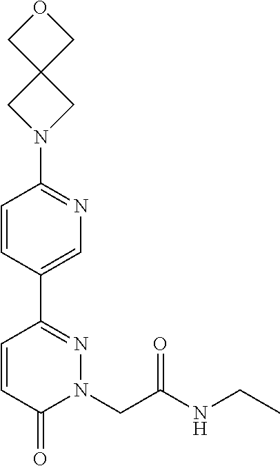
C1=CC(C2=NN(CC(NCC)=O)C(=O)C=C2)=CN=C1N1CC2(C1)COC2
